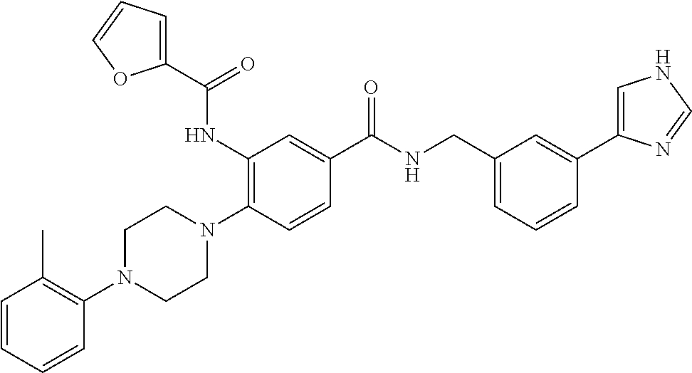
N1(C2=C(C)C=CC=C2)CCN(C2=C(NC(C3=CC=CO3)=O)C=C(C(NCC3=CC=CC(C4=CNC=N4)=C3)=O)C=C2)CC1
